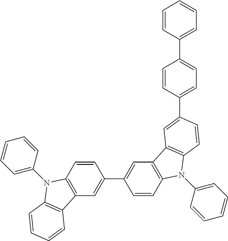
C12=C(C=CC(C3=CC4=C(C=C3)N(C3=CC=CC=C3)C3=C4C=C(C4=CC=C(C5=CC=CC=C5)C=C4)C=C3)=C1)N(C1=CC=CC=C1)C1=C2C=CC=C1
